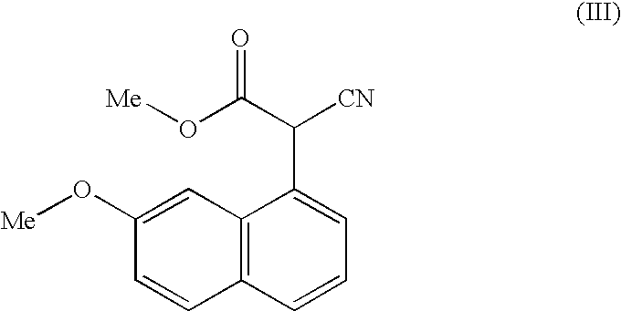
C1(O[Me])=CC2=C(C=C1)C=CC=C2C([CN])C(O[Me])=O
